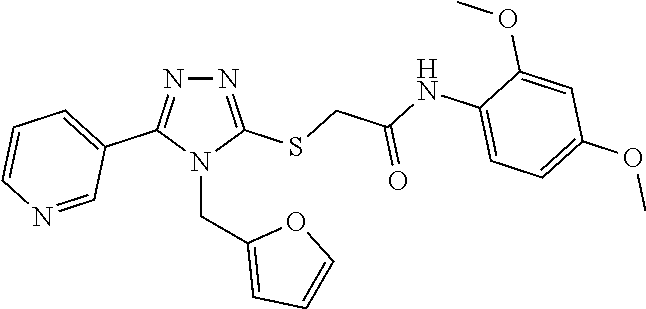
N1=C(SCC(NC2=CC=C(OC)C=C2OC)=O)N(CC2=CC=CO2)C(C2=CC=CN=C2)=N1
